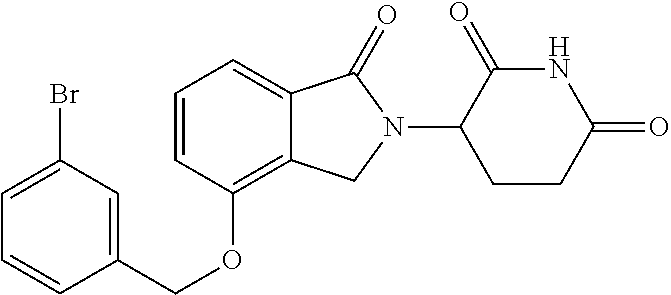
C(OC1=C2C(=CC=C1)C(=O)N(C1C(=O)NC(=O)CC1)C2)C1=CC(Br)=CC=C1
